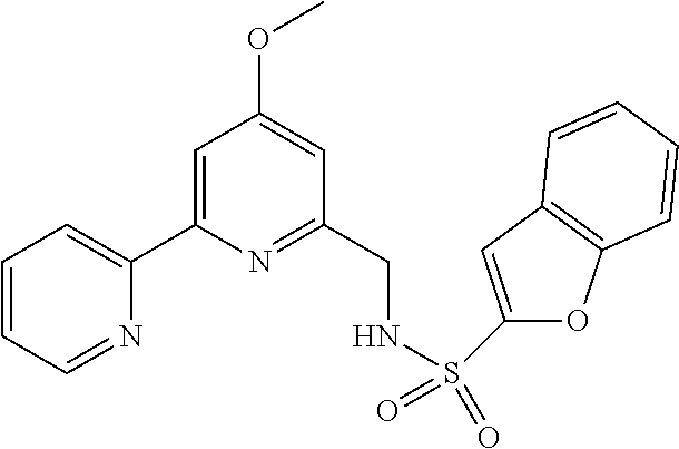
C1=CC=NC(C2=CC(OC)=CC(CNS(=O)(=O)C3=CC4=C(O3)C=CC=C4)=N2)=C1
